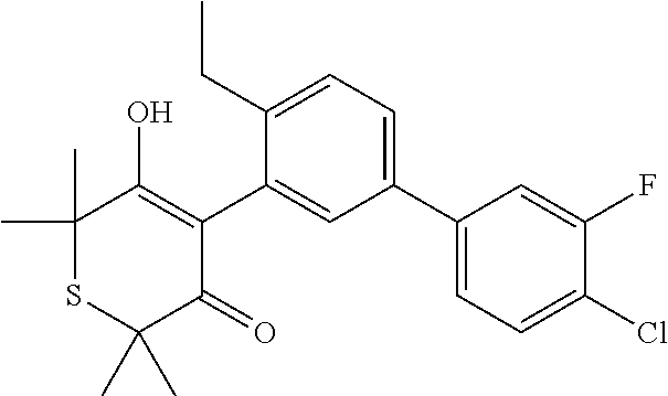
C1(C)(C)SC(C)(C)C(=O)C(C2=CC(C3=CC=C(Cl)C(F)=C3)=CC=C2CC)=C1O
